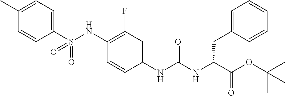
C1(S(NC2=C(F)C=C(NC(NC(C(=O)OC(C)(C)C)CC3=CC=CC=C3)=O)C=C2)(=O)=O)=CC=C(C)C=C1
